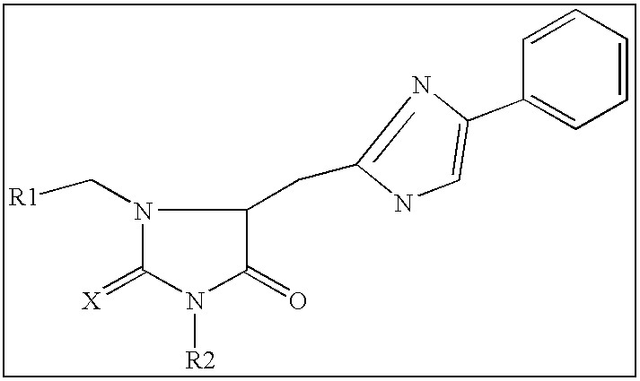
N1(C[R1])C(=[X])N([R2])C(=O)C1CC1=NC(C2=CC=CC=C2)=CN1
